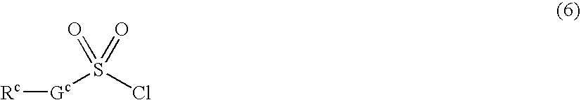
[Rc][Gc]S(Cl)(=O)=O
